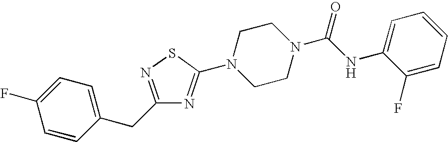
C1=CC(CC2=NSC(N3CCN(C(NC4=CC=CC=C4F)=O)CC3)=N2)=CC=C1F
